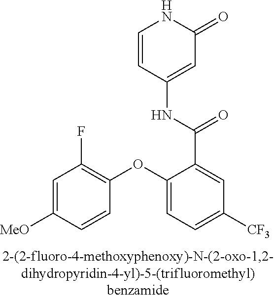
C1=C([MeO])C=CC(OC2=CC=C([CF3])C=C2C(NC2=CC(=O)NC=C2)=O)=C1F
